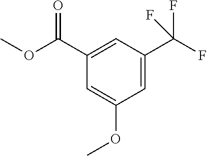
C1=C(OC)C=C(C(F)(F)F)C=C1C(OC)=O
